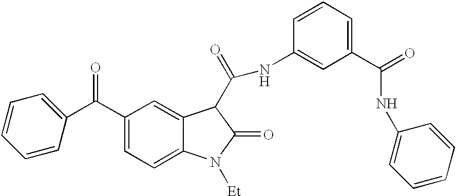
C1(C(C2=CC=C3C(=C2)C(C(=O)NC2=CC(C(NC4=CC=CC=C4)=O)=CC=C2)C(=O)N3[Et])=O)=CC=CC=C1
